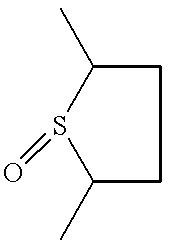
C1(C)CCC(C)S1=O
